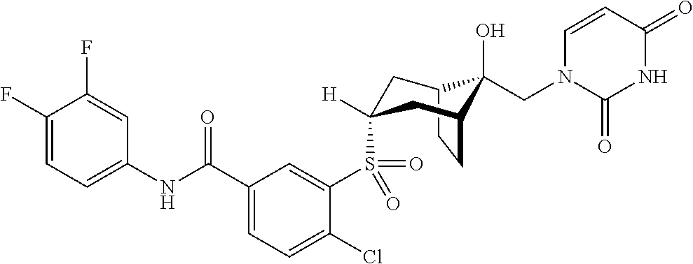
C12CCC(CC(S(C3=CC(C(NC4=CC=C(F)C(F)=C4)=O)=CC=C3Cl)(=O)=O)([H])C1)C2(O)CN1C(=O)NC(=O)C=C1
